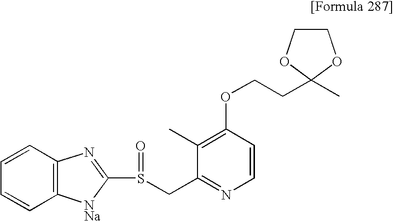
C1=CC=CC2=C1N=C(S(CC1=NC=CC(OCCC3(C)OCCO3)=C1C)=O)[NNa]2
